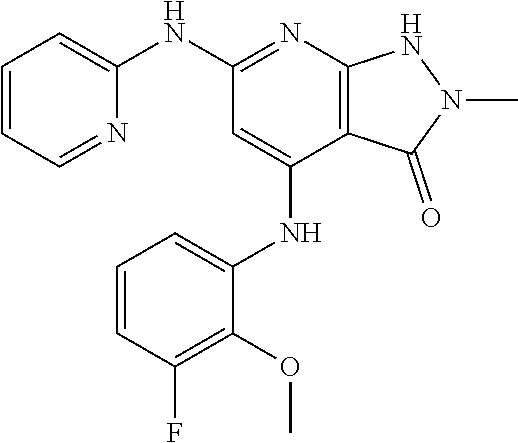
N(C1=NC2=C(C(NC3=CC=CC(F)=C3OC)=C1)C(=O)N(C)N2)C1=CC=CC=N1
